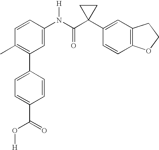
C1=CC(N(C(C2(C3=CC4=C(C=C3)OCC4)CC2)=O)[H])=CC(C2=CC=C(C(=O)O[H])C=C2)=C1C
